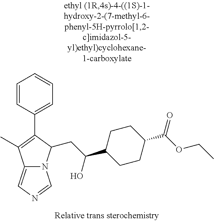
C12=CN=CN1C(CC(C1CCC(C(OCC)=O)CC1)O)C(C1=CC=CC=C1)=C2C
